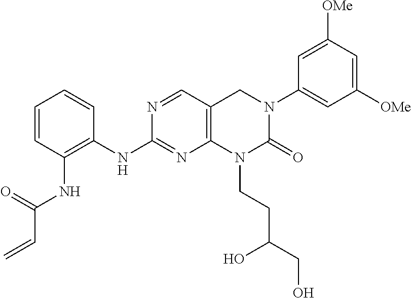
N1=CC2=C(N=C1NC1=C(NC(C=C)=O)C=CC=C1)N(CCC(CO)O)C(=O)N(C1=CC([OMe])=CC([OMe])=C1)C2
